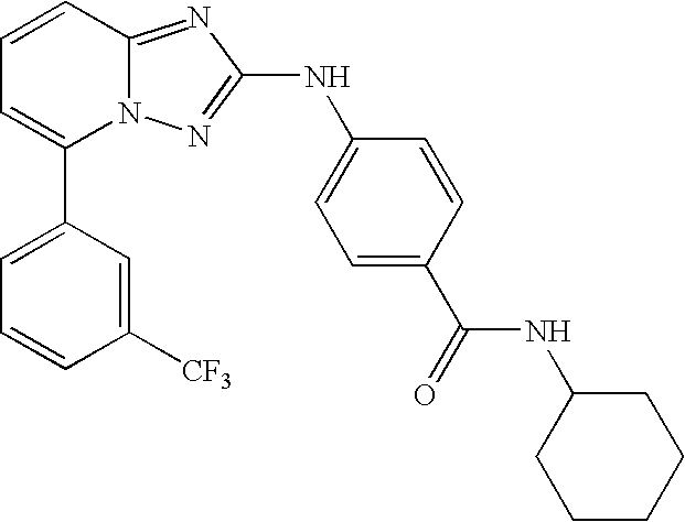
C1(C2=CC=CC3=NC(NC4=CC=C(C(=O)NC5CCCCC5)C=C4)=NN23)=CC=CC([CF3])=C1
